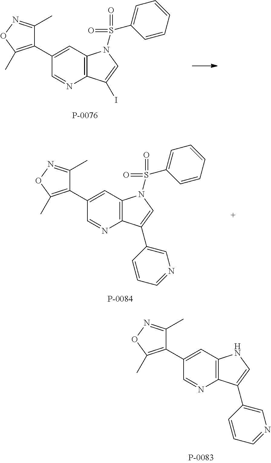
C12=C(C=C(C3=C(C)ON=C3C)C=N1)N(S(C1=CC=CC=C1)(=O)=O)C=C2I.C12=C(C=C(C3=C(C)ON=C3C)C=N1)N(S(C1=CC=CC=C1)(=O)=O)C=C2C1=CN=CC=C1.C12=C(C=C(C3=C(C)ON=C3C)C=N1)NC=C2C1=CN=CC=C1
